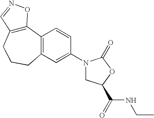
C12=C(CCCC3=C1C=CC(N1CC(C(NCC)=O)OC1=O)=C3)C=NO2
